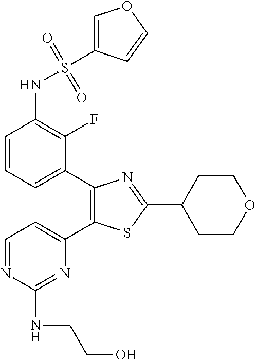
C1=CC=C(C2=C(C3=CC=NC(NCCO)=N3)SC(C3CCOCC3)=N2)C(F)=C1NS(=O)(=O)C1=COC=C1
